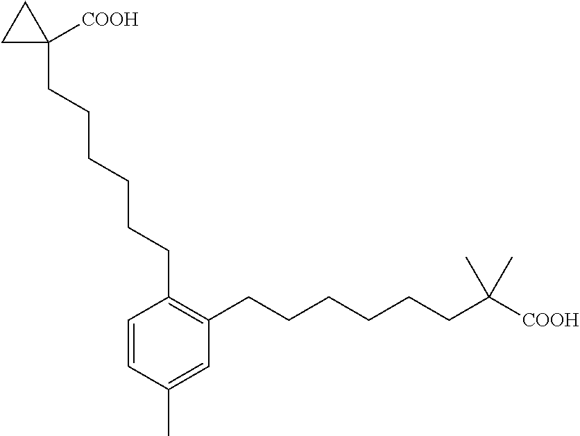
C1=CC(C)=CC(CCCCCCC([COOH])(C)C)=C1CCCCCCC1([COOH])CC1
